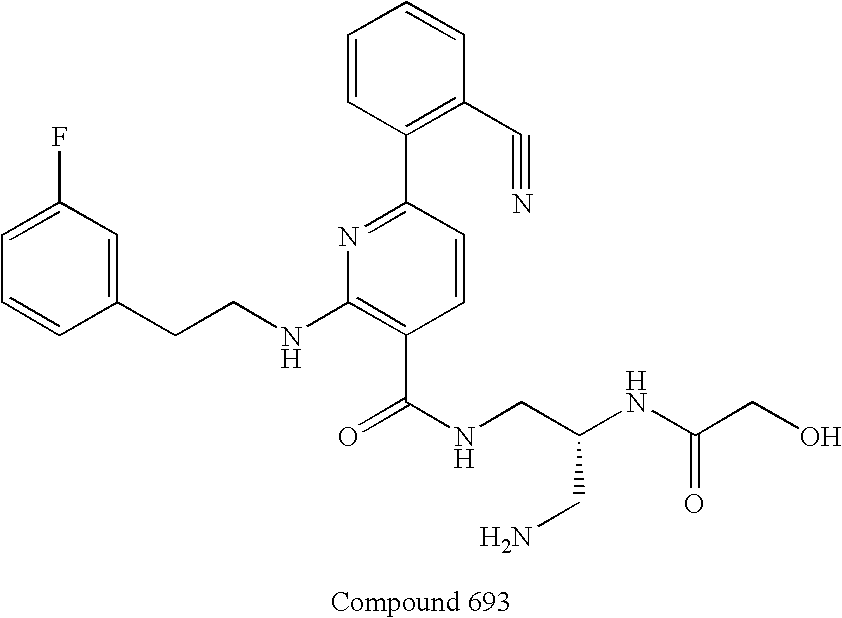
C1=CC(CCNC2=C(C(NCC(NC(CO)=O)CN)=O)C=CC(C3=C(C#N)C=CC=C3)=N2)=CC(F)=C1
